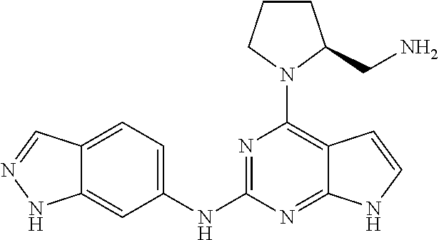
N(C1=NC(N2C(CN)CCC2)=C2C(=N1)NC=C2)C1=CC=C2C(=C1)NN=C2
